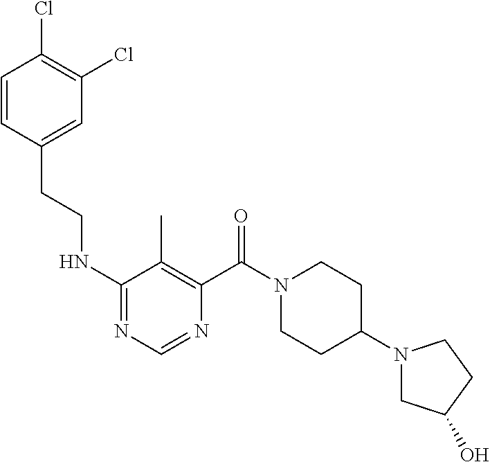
C1(NCCC2=CC(Cl)=C(Cl)C=C2)=NC=NC(C(N2CCC(N3CC(O)CC3)CC2)=O)=C1C
